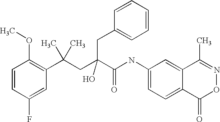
C1=CC(F)=CC(C(CC(C(NC2=CC=C3C(=C2)C(C)=NOC3=O)=O)(O)CC2=CC=CC=C2)(C)C)=C1OC
